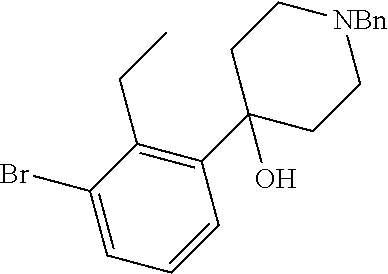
C1(Br)=CC=CC(C2(O)CC[NBn]CC2)=C1CC
